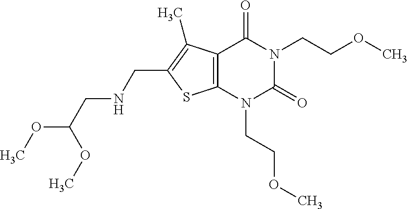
C12=C(N(CCOC)C(=O)N(CCOC)C1=O)SC(CNCC(OC)OC)=C2C
